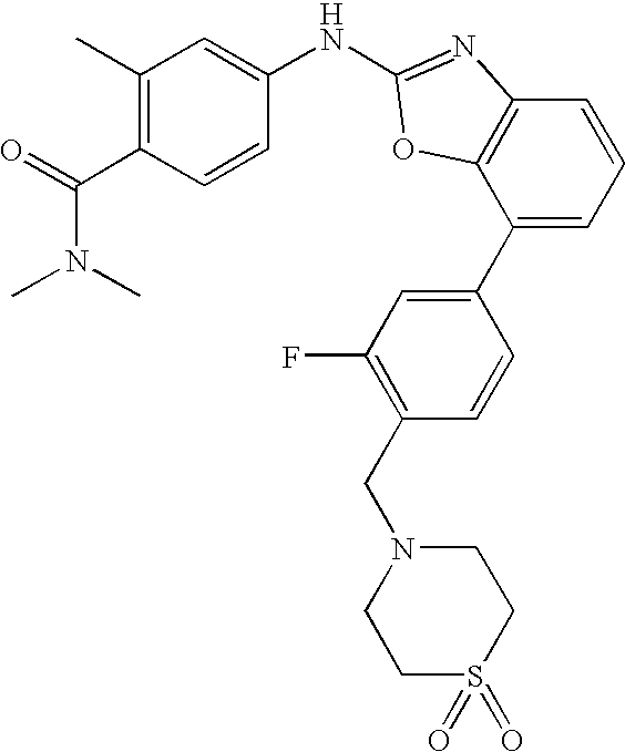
C1(C)=C(C(=O)N(C)C)C=CC(NC2=NC3=C(C(C4=CC(F)=C(CN5CCS(=O)(=O)CC5)C=C4)=CC=C3)O2)=C1
